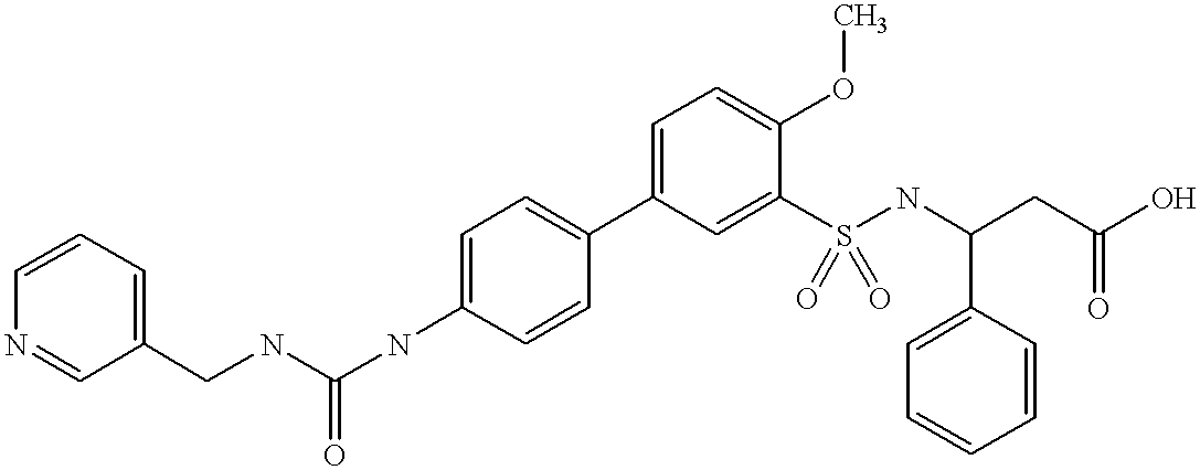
C1=CC(C2=CC=C(OC)C(S(NC(CC(O)=O)C3=CC=CC=C3)(=O)=O)=C2)=CC=C1NC(NCC1=CC=CN=C1)=O
